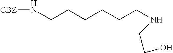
[CBZ]NCCCCCCNCCO
